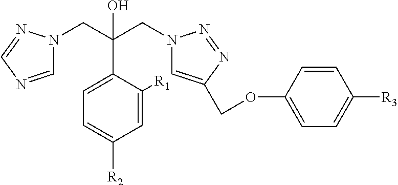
C(C1=CC=C([R2])C=C1[R1])(CN1C=C(COC2=CC=C([R3])C=C2)N=N1)(CN1C=NC=N1)O
